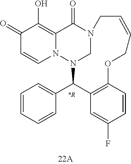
N12CN(C(C3=CC=CC=C3)C3=C(C=CC(F)=C3)OCC=CC1)N1C=CC(=O)C(O)=C1C2=O
